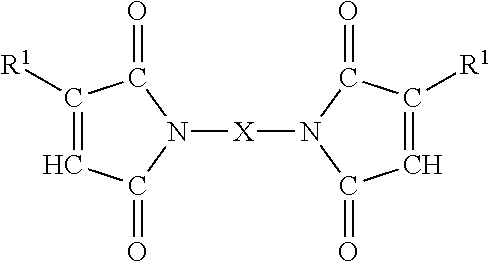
C1([R1])=CC(=O)N([X]N2C(=O)C=C([R1])C2=O)C1=O
